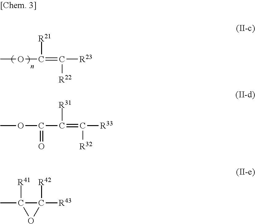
COC(=C([R23])[R22])[R21].O(C(C(=C([R33])[R32])[R31])=O)C.C1([R41])(C)C([R43])([R42])O1
